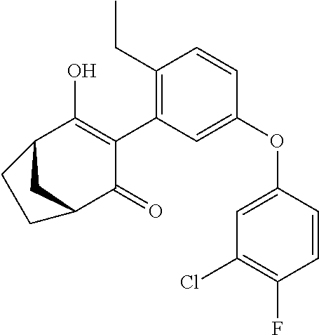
C1(CC)=C(C2=C(O)C3CC(C2=O)CC3)C=C(OC2=CC(Cl)=C(F)C=C2)C=C1
